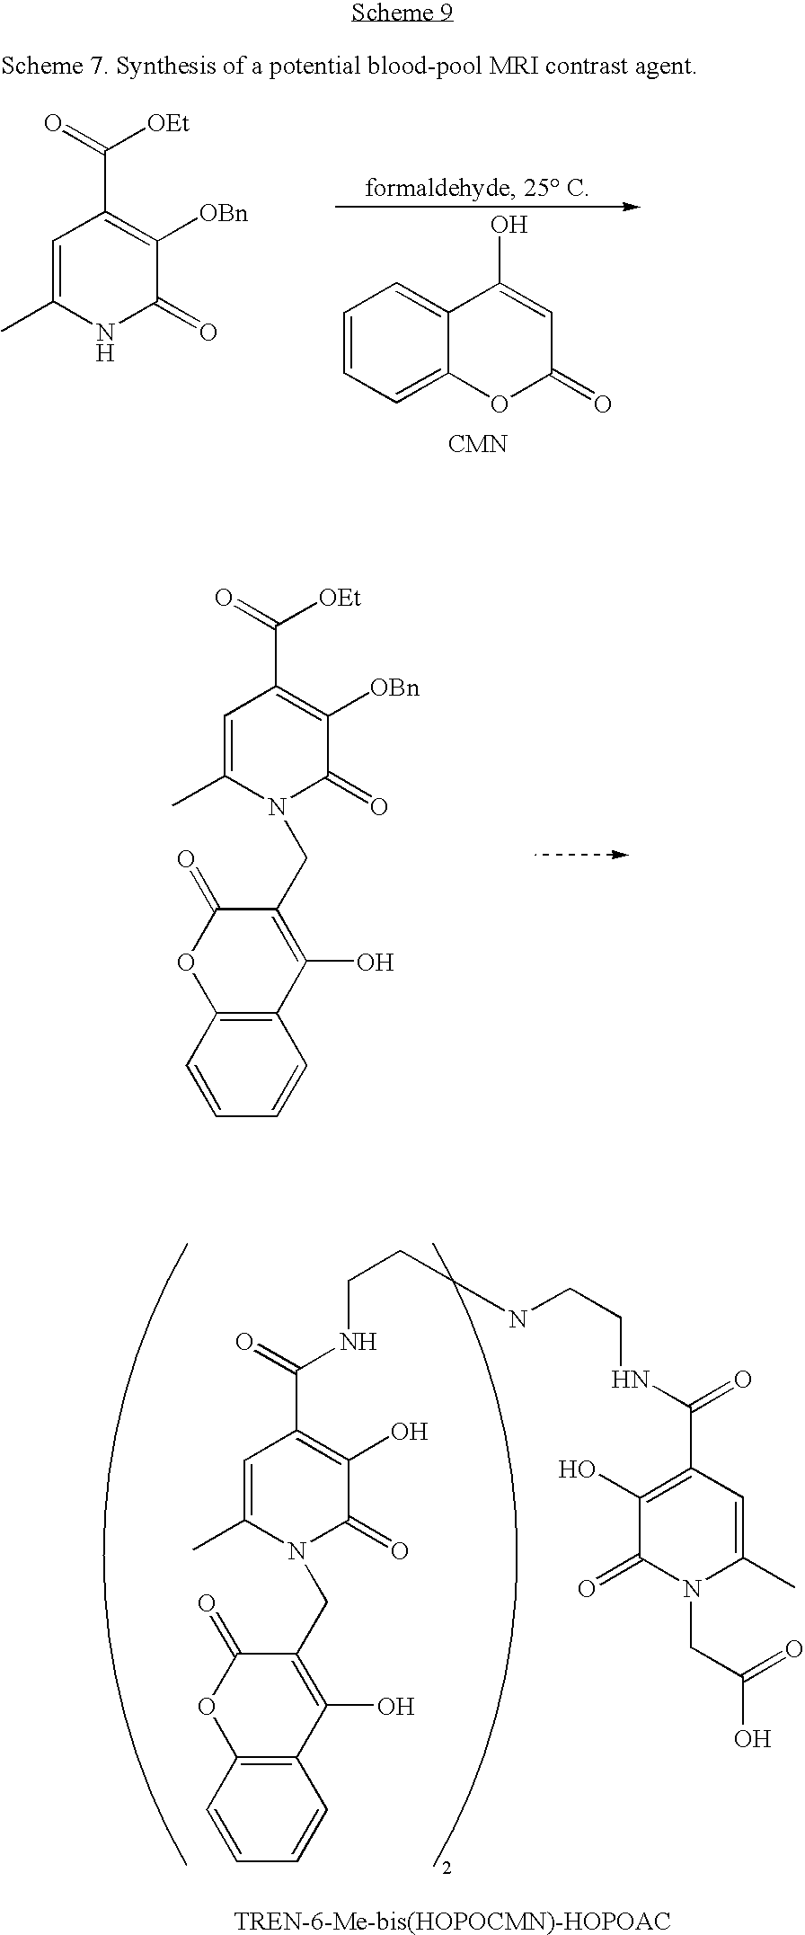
C1=C(C)NC(=O)C([OBn])=C1C(=O)[OEt].C1=CC=C2C(=C1)C(O)=CC(=O)O2.C1=C(C)N(CC2=C(O)C3=C(OC2=O)C=CC=C3)C(=O)C([OBn])=C1C(=O)[OEt].C1=C(C)N(CC2=C(O)C3=C(OC2=O)C=CC=C3)C(=O)C(O)=C1C(=O)NCCNCCNC(C1=C(O)C(=O)N(CC(O)=O)C(C)=C1)=O
